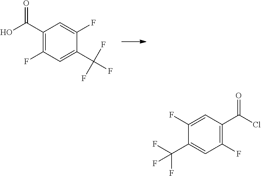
C1(C(O)=O)=C(F)C=C(C(F)(F)F)C(F)=C1.C1(F)=C(C(Cl)=O)C=C(F)C(C(F)(F)F)=C1
